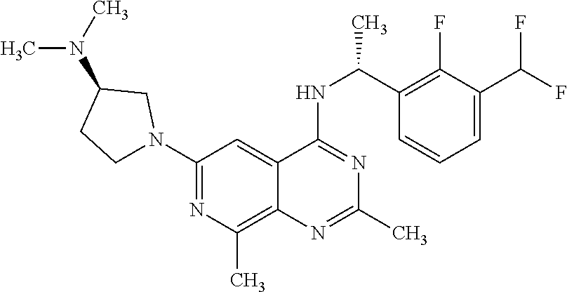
N(C1=NC(C)=NC2=C(C)N=C(N3CCC(N(C)C)C3)C=C12)C(C1=C(F)C(C(F)F)=CC=C1)C
